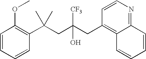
C1=CC(C(CC(CC2=C3C(=NC=C2)C=CC=C3)([CF3])O)(C)C)=C(OC)C=C1
